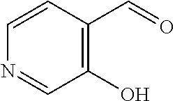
C1(O)=C(C=O)C=CN=C1
